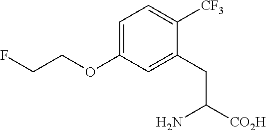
C1=C(OCCF)C=C(CC([CO2H])N)C([CF3])=C1
